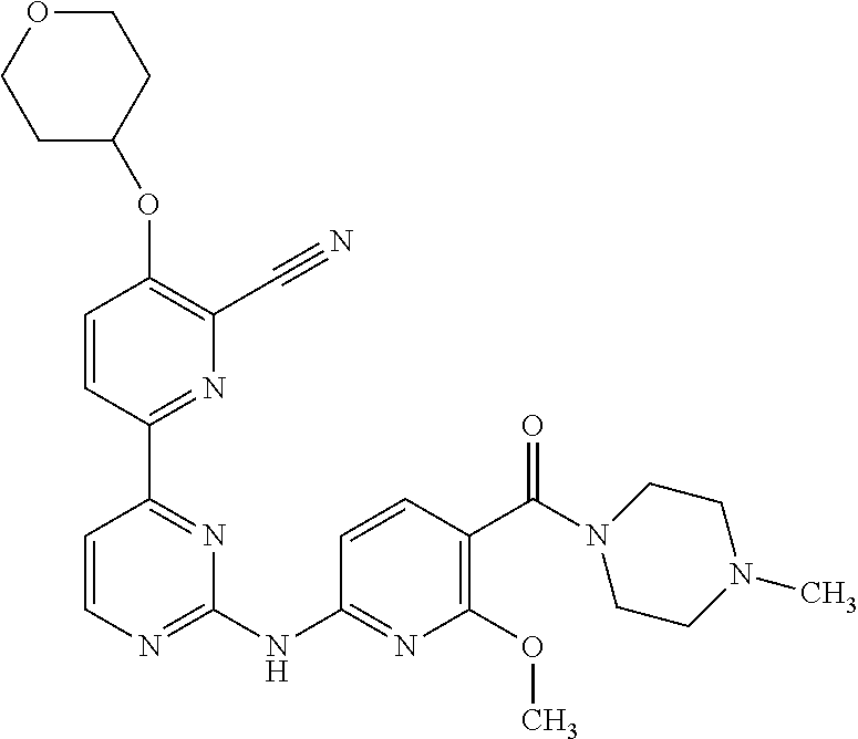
O(C1=C(C#N)N=C(C2=NC(NC3=NC(OC)=C(C(N4CCN(C)CC4)=O)C=C3)=NC=C2)C=C1)C1CCOCC1
